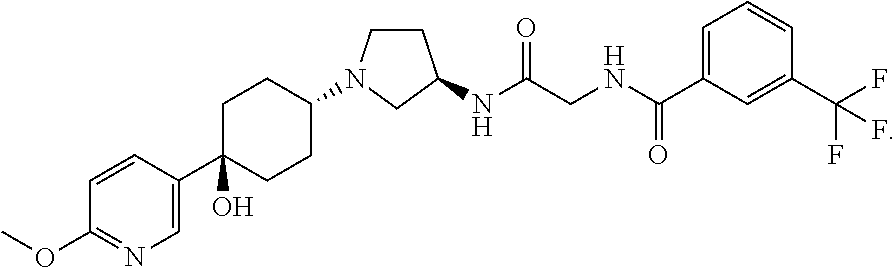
N(C(CNC(C1=CC=CC(C(F)(F)F)=C1)=O)=O)C1CCN(C2CCC(C3=CN=C(OC)C=C3)(O)CC2)C1
